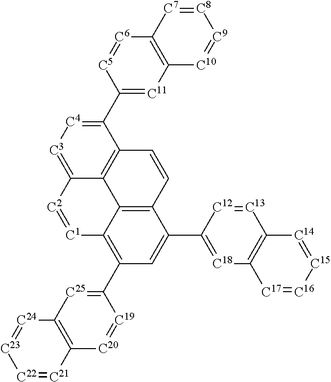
C12=C3C(=C(C4=[C25]C5=C([C20]=[C19]4)[C21]=[C22][C23]=[C24]5)C=C1C1=[C18]C4=C([C13]=[C12]1)[C14]=[C15][C16]=[C17]4)[C1]=[C2]C1=[C3][C4]=C(C4=[C11]C5=C([C6]=[C5]4)[C7]=[C8][C9]=[C10]5)C(=C31)C=C2
